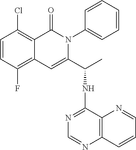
C1=CC(F)=C2C(=C1Cl)C(=O)N(C1=CC=CC=C1)C(C(C)NC1=NC=NC3=C1N=CC=C3)=C2
